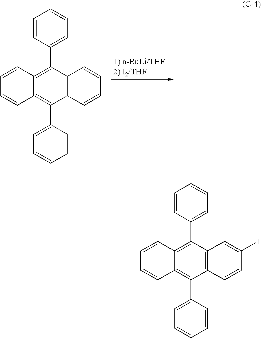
C12=C(C3=CC=CC=C3)C3=C(C(C4=CC=CC=C4)=C1C=CC=C2)C=CC=C3.C12=C(C3=CC=CC=C3)C3=C(C(C4=CC=CC=C4)=C1C=CC=C2)C=CC(I)=C3
